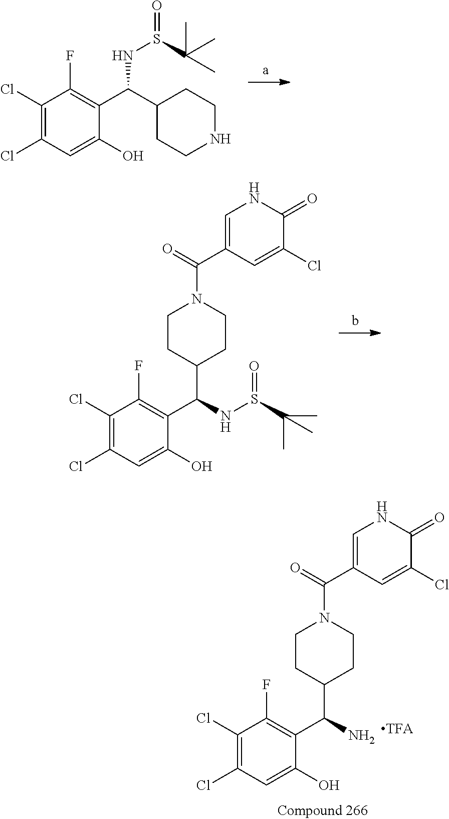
C1(Cl)=C(Cl)C=C(O)C(C(C2CCN(C(=O)C3=CNC(=O)C(Cl)=C3)CC2)N)=C1F.C1(Cl)=C(Cl)C=C(O)C(C(C2CCNCC2)NS(C(C)(C)C)=O)=C1F.C1(Cl)=C(Cl)C=C(O)C(C(C2CCN(C(=O)C3=CNC(=O)C(Cl)=C3)CC2)NS(C(C)(C)C)=O)=C1F
